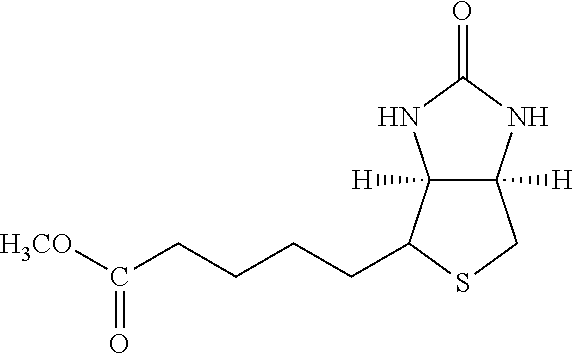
C12([H])C([H])(NC(=O)N1)CSC2CCCCC([H3CO])=O
